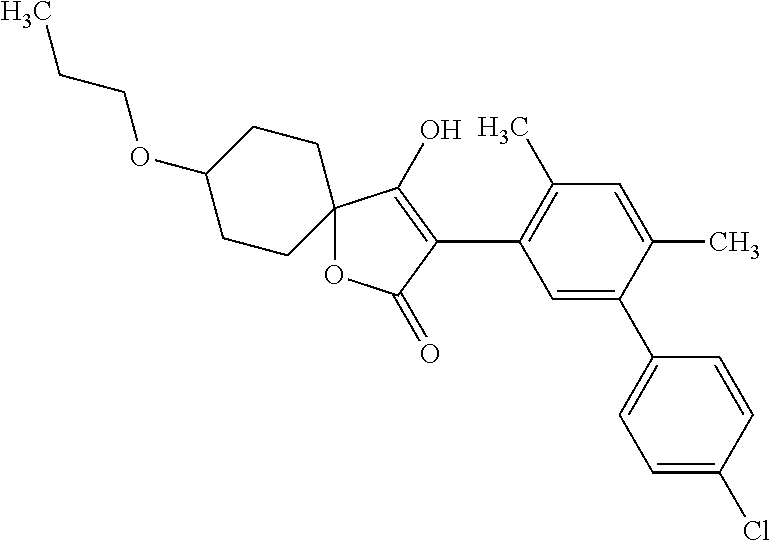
C1=C(C)C(C2=CC=C(Cl)C=C2)=CC(C2=C(O)C3(OC2=O)CCC(OCCC)CC3)=C1C
